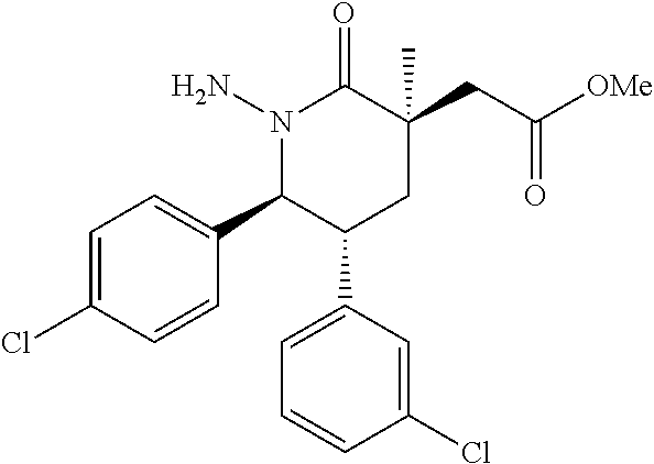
N1(N)C(C2=CC=C(Cl)C=C2)C(C2=CC=CC(Cl)=C2)CC(CC([OMe])=O)(C)C1=O
